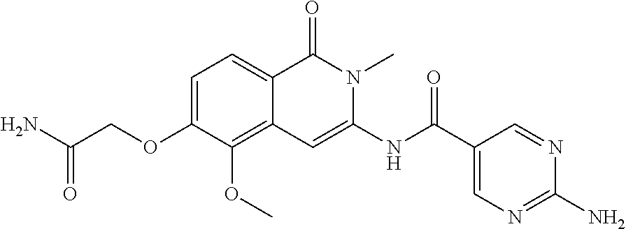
C1=C(OCC(N)=O)C(OC)=C2C(=C1)C(=O)N(C)C(NC(=O)C1=CN=C(N)N=C1)=C2
